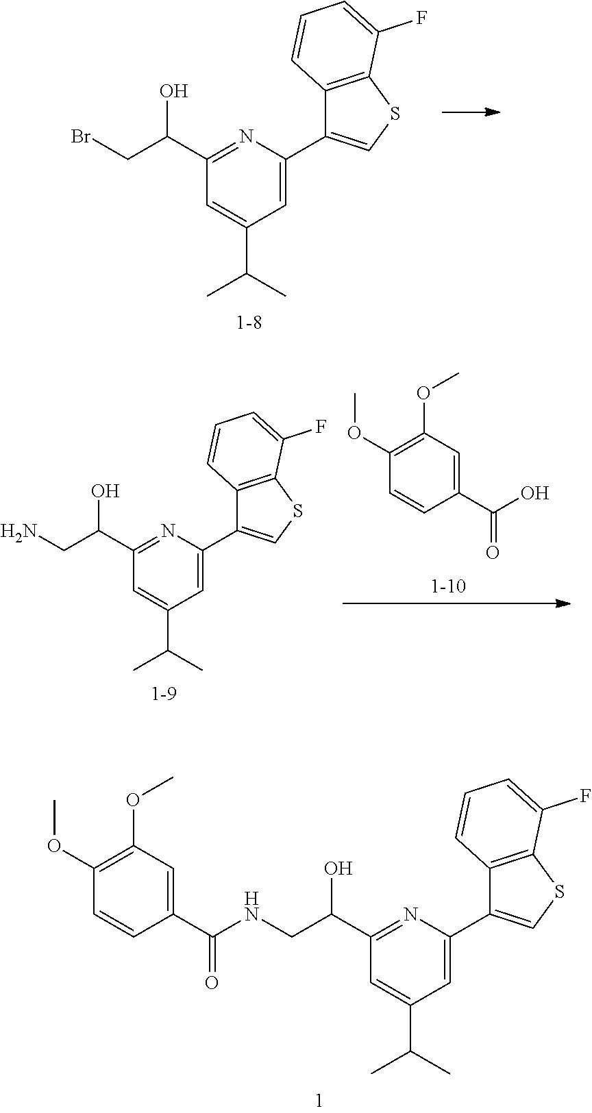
C1(C(CNC(C2=CC(OC)=C(OC)C=C2)=O)O)=NC(C2=CSC3=C2C=CC=C3F)=CC(C(C)C)=C1.C1(C(CBr)O)=NC(C2=CSC3=C2C=CC=C3F)=CC(C(C)C)=C1.C1(C(CN)O)=NC(C2=CSC3=C2C=CC=C3F)=CC(C(C)C)=C1.C1(OC)=C(OC)C=C(C(O)=O)C=C1
